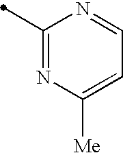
C1(C)=NC([Me])=CC=N1
